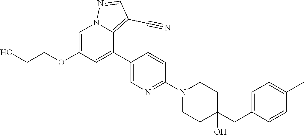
C1=C(OCC(O)(C)C)C=C(C2=CN=C(N3CCC(CC4=CC=C(C)C=C4)(O)CC3)C=C2)C2=C(C#N)C=NN12
